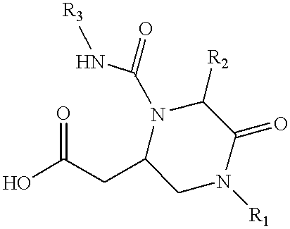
OC(CC1N(C(N[R3])=O)C([R2])C(=O)N([R1])C1)=O
